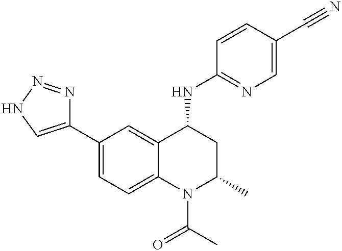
C1(C2=CNN=N2)=CC=C2C(=C1)C(NC1=NC=C(C#N)C=C1)CC(C)N2C(C)=O
